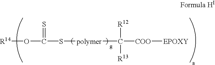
C([COO][EPOXY])([polymer]SC(O[R14])=S)([R12])[R13]
